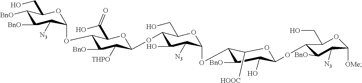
C1([BnO])C([BnO])C([N3])C(OC2C([BnO])C([THPO])C(OC3C(O)C([N3])C(OC4C([BnO])C(O)C(OC5C([BnO])C([N3])C([OMe])OC5CO)OC4[HOOC])OC3CO)OC2C(O)=O)OC1CO
